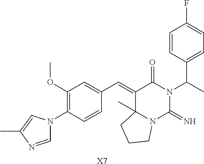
C1=NC(C)=CN1C1=C(OC)C=C(C=C2C3(C)N(C(=N)N(C(C4=CC=C(F)C=C4)C)C2=O)CCC3)C=C1.[X7]
